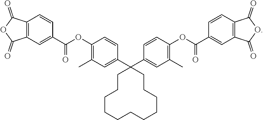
C1CCCCCCCCCCC1(C1=CC(C)=C(OC(C2=CC3=C(C=C2)C(=O)OC3=O)=O)C=C1)C1=CC(C)=C(OC(C2=CC3=C(C=C2)C(=O)OC3=O)=O)C=C1
